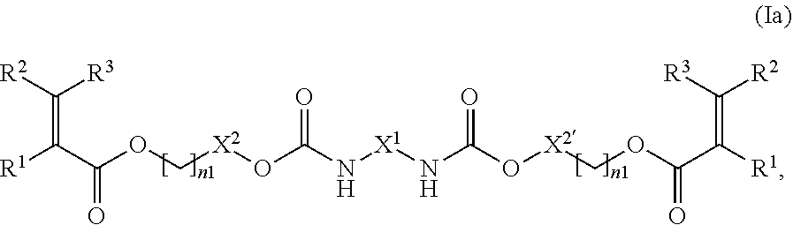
C(C(=O)OC[X2]OC(=O)N[X1]NC(=O)O[X2]COC(C([R1])=C([R2])[R3])=O)(=C([R3])[R2])[R1]
